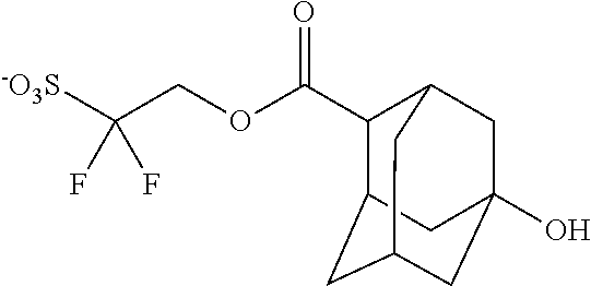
[-O3S]C(COC(=O)C1C2CC3(O)CC(CC1C3)C2)(F)F
